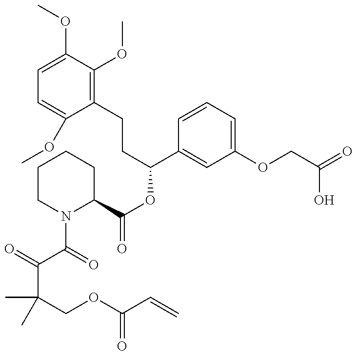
C1=C(OC)C(OC)=C(CCC(C2=CC(OCC(O)=O)=CC=C2)OC(C2CCCCN2C(C(C(C)(COC(=O)C=C)C)=O)=O)=O)C(OC)=C1
